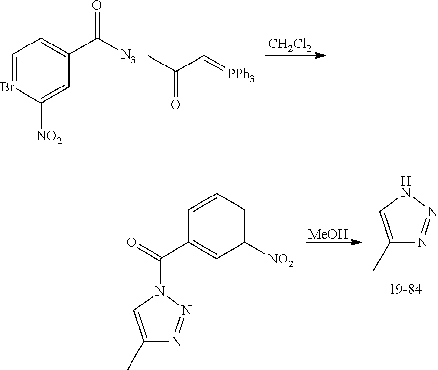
[CH2Cl2].C1=BrC([NO2])=CC(C(=O)[N3])=C1.CC(=O)C=[PPh3].[MeOH].C1(C)=CNN=N1.C1(C)=CN(C(C2=CC([NO2])=CC=C2)=O)N=N1
